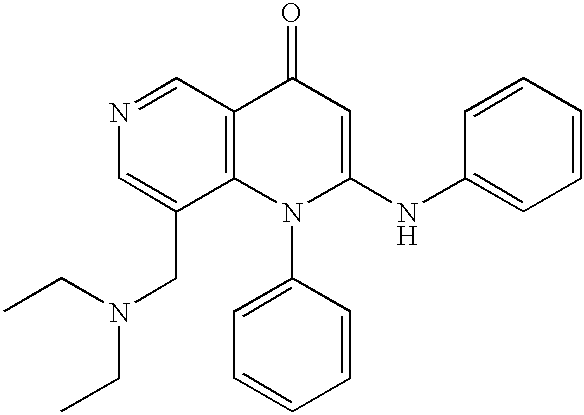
N1=CC2=C(C(CN(CC)CC)=C1)N(C1=CC=CC=C1)C(NC1=CC=CC=C1)=CC2=O
